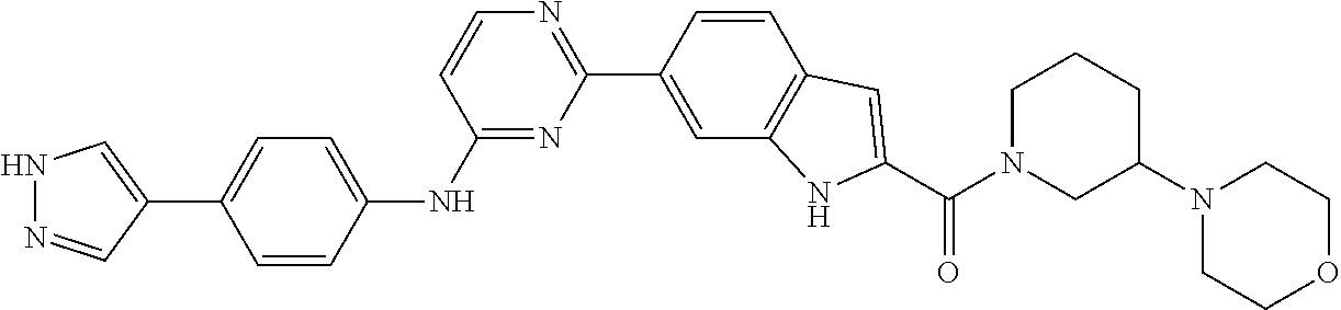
N1=C(NC2=CC=C(C3=CNN=C3)C=C2)C=CN=C1C1=CC2=C(C=C1)C=C(C(=O)N1CCCC(N3CCOCC3)C1)N2
